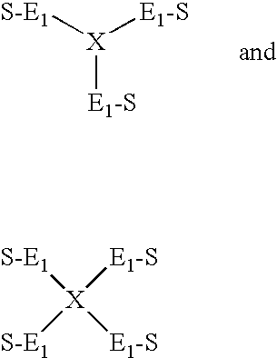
[X]([E1-S])([E1-S])[S-E1].[S-E1][X]([E1-S])([S-E1])[E1-S]
